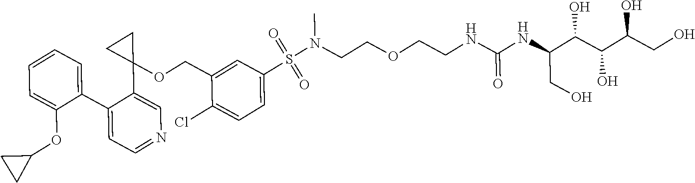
C1(C2=CC=NC=C2C2(OCC3=CC(S(N(CCOCCNC(NC(C(C(C(CO)O)O)O)CO)=O)C)(=O)=O)=CC=C3Cl)CC2)=CC=CC=C1OC1CC1
